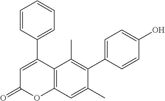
C1(C2=CC(=O)OC3=C2C(C)=C(C2=CC=C(O)C=C2)C(C)=C3)=CC=CC=C1
